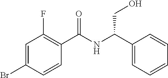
C1=C(Br)C=CC(C(NC(C2=CC=CC=C2)CO)=O)=C1F
